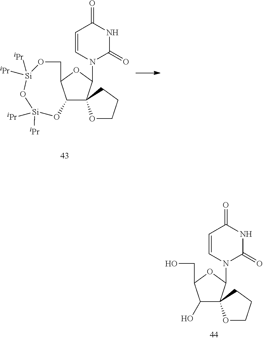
C1=CN(C2OC(CO)C(O)C23OCCC3)C(=O)NC1=O.C1=CN(C2OC3C(O[Si]([iPr])([iPr])O[Si]([iPr])([iPr])OC3)C23OCCC3)C(=O)NC1=O
